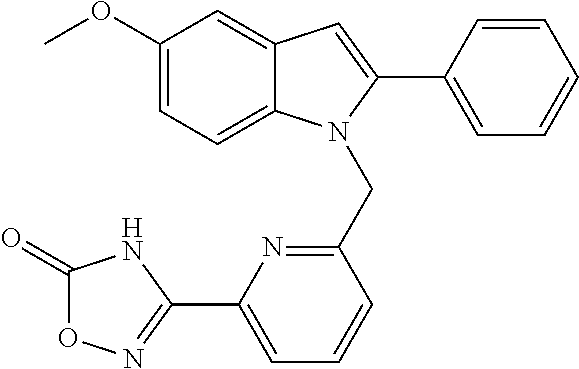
C1(OC)=CC=C2C(=C1)C=C(C1=CC=CC=C1)N2CC1=NC(C2=NOC(=O)N2)=CC=C1
